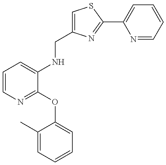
C1=CN=C(OC2=CC=CC=C2C)C(NCC2=CSC(C3=CC=CC=N3)=N2)=C1
